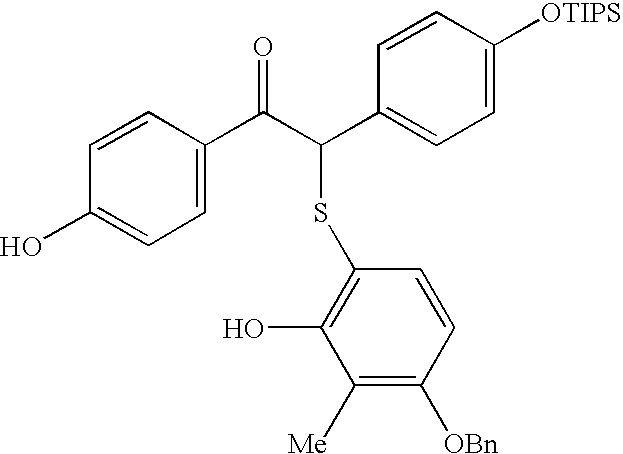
C1=CC(O)=CC=C1C(C(C1=CC=C([OTIPS])C=C1)SC1=C(O)C([Me])=C([OBn])C=C1)=O
